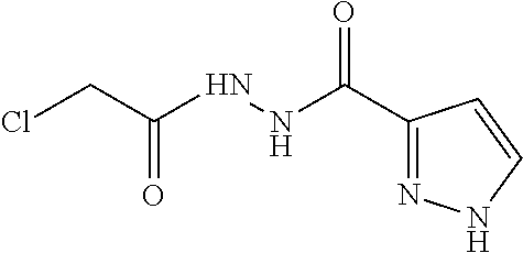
C1(C(NNC(CCl)=O)=O)=NNC=C1
